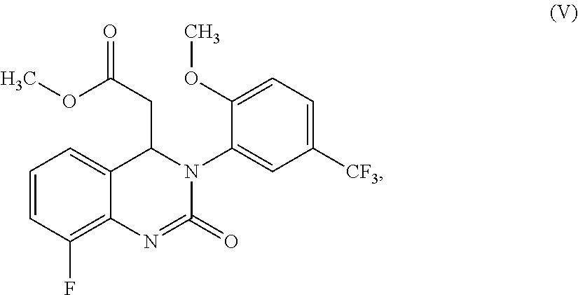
C1=CC(F)=C2C(=C1)C(CC(OC)=O)N(C1=CC([CF3])=CC=C1OC)C(=O)=N2
